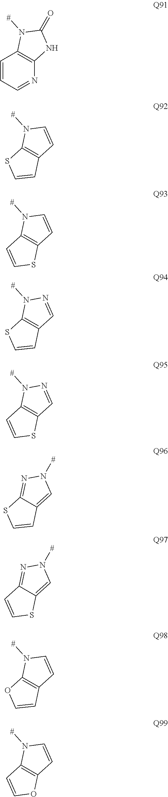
N1=CC=CC2=C1NC(=O)N2[#].C12=C(N([#])C=C1)SC=C2.C12=C(N([#])C=C1)C=CS2.C12=C(N([#])N=C1)SC=C2.C12=C(N([#])N=C1)C=CS2.C12=CN([#])N=C1SC=C2.C12=CN([#])N=C1C=CS2.C12=C(N([#])C=C1)OC=C2.C12=C(N([#])C=C1)C=CO2
